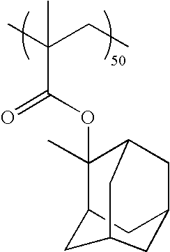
CC(CC)(C(=O)OC1(C)C2CC3CC1CC(C3)C2)C
